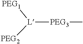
[L]([PEG3]C)([PEG1])[PEG2]
